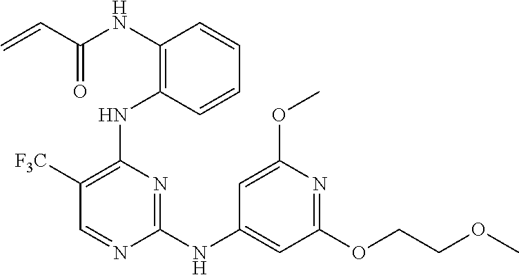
N(C1=C(NC2=C([F3C])C=NC(NC3=CC(OCCOC)=NC(OC)=C3)=N2)C=CC=C1)C(C=C)=O
